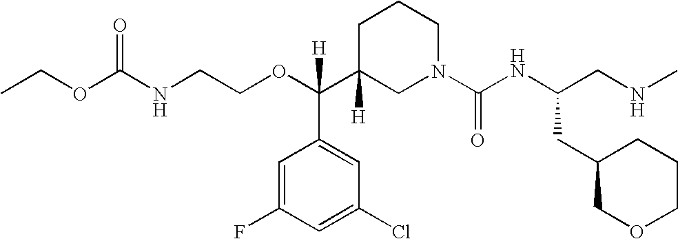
C1C(C(OCCNC(OCC)=O)(C2=CC(Cl)=CC(F)=C2)[H])([H])CN(C(NC(CNC)CC2COCCC2)=O)CC1
